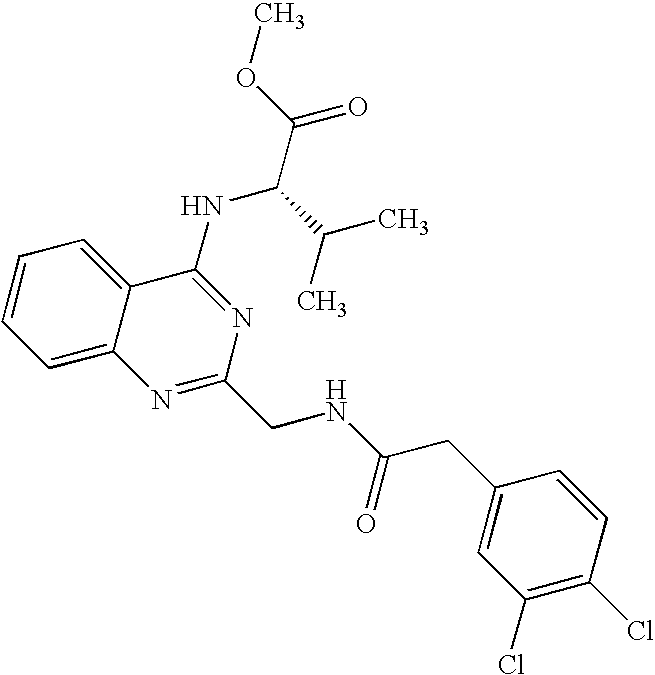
C1=CC=C2C(=C1)C(NC(C(C)C)C(=O)OC)=NC(CNC(=O)CC1=CC(Cl)=C(Cl)C=C1)=N2
